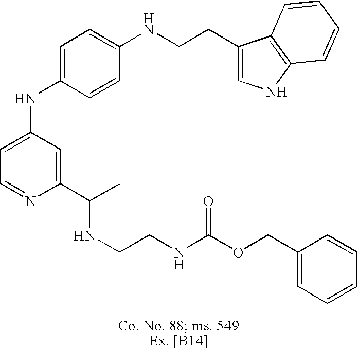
C1=C(NC2=CC=C(NCCC3=CNC4=C3C=CC=C4)C=C2)C=C(C(C)NCCNC(OCC2=CC=CC=C2)=O)N=C1
